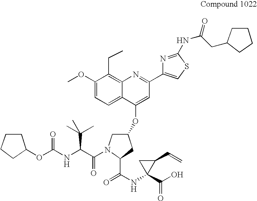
C1(OC)=CC=C2C(=C1CC)N=C(C1=CSC(NC(=O)CC3CCCC3)=N1)C=C2OC1CN(C(=O)C(C(C)(C)C)NC(OC2CCCC2)=O)C(C(=O)NC2(C(=O)O)C(C=C)C2)C1
